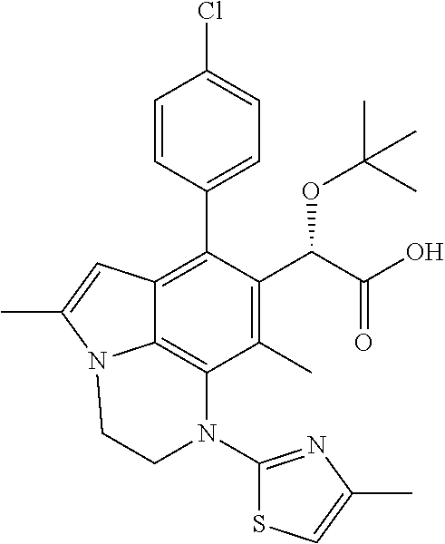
C1=CC(C2=C3C4=C(C(C)=C2C(C(=O)O)OC(C)(C)C)N(C2=NC(C)=CS2)CCN4C(C)=C3)=CC=C1Cl
